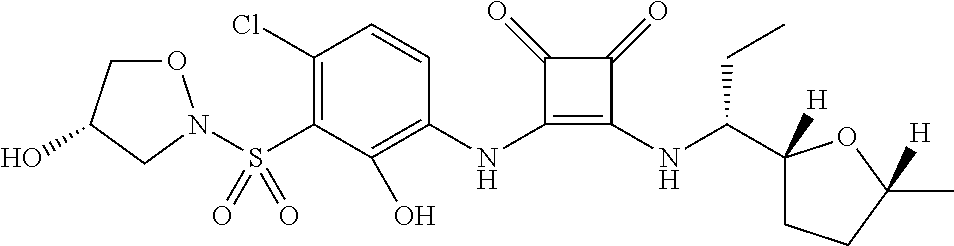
C1(Cl)=C(S(=O)(=O)N2OCC(O)C2)C(O)=C(NC2=C(NC(C3([H])CCC([H])(C)O3)CC)C(=O)C2=O)C=C1
